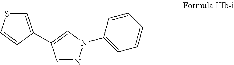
C1=NN(C2=CC=CC=C2)C=C1C1=CSC=C1
